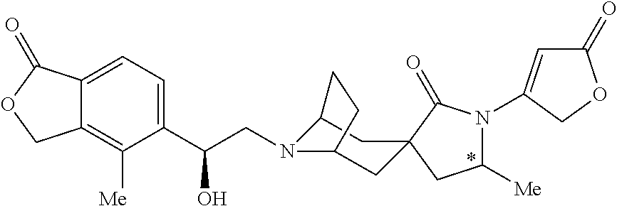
C1(C(CN2C3CC4(CC2CC3)C(=O)N(C2=CC(=O)OC2)C([Me])C4)O)=CC=C2C(=C1[Me])COC2=O
